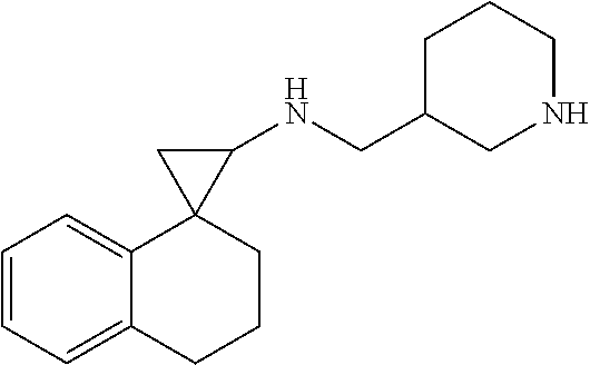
C1=CC=C2C(=C1)CCCC21C(NCC2CNCCC2)C1
